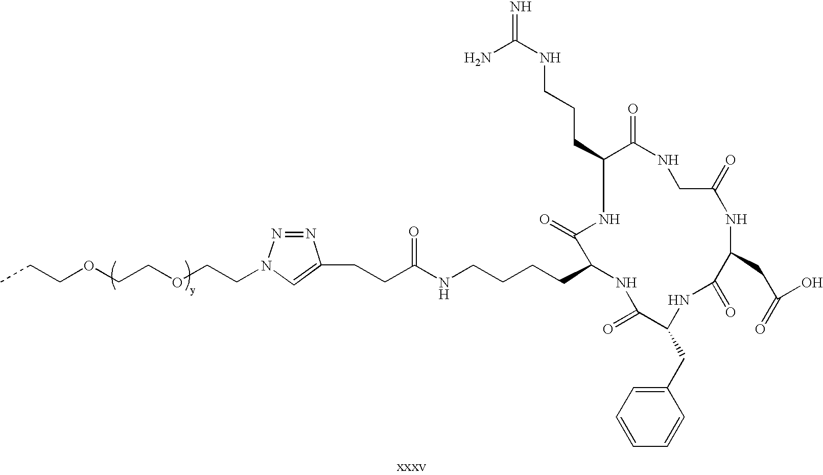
C(CC(NCCCCC1C(=O)NC(CCCNC(=N)N)C(=O)NCC(=O)NC(CC(=O)O)C(=O)NC(CC2=CC=CC=C2)C(=O)N1)=O)C1=CN(CCOCCOCCC)N=N1
